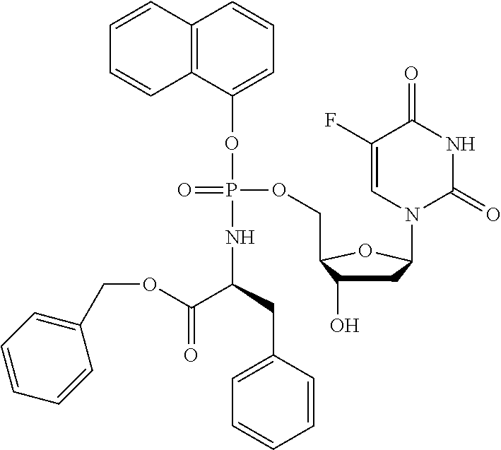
C12=C(C(OP(NC(C(OCC3=CC=CC=C3)=O)CC3=CC=CC=C3)(OCC3C(O)CC(N4C(=O)NC(=O)C(F)=C4)O3)=O)=CC=C1)C=CC=C2
